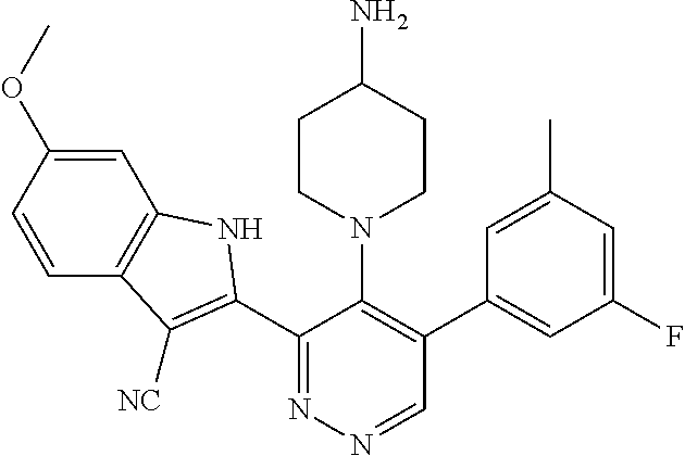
C1(C2=C([NC])C3=C(N2)C=C(OC)C=C3)=NN=CC(C2=CC(F)=CC(C)=C2)=C1N1CCC(N)CC1
